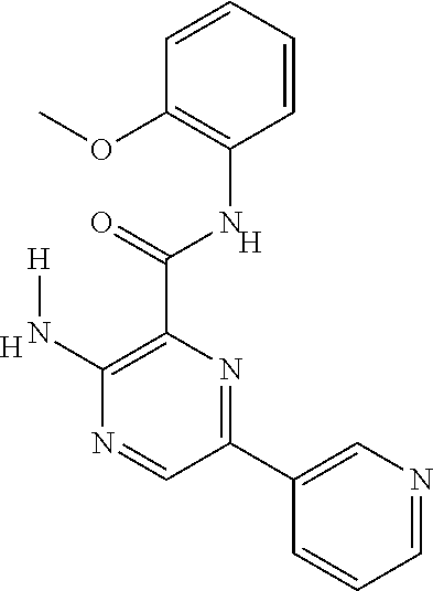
C1=CC=NC=C1C1=NC(C(=O)NC2=C(OC)C=CC=C2)=C(N[H])N=C1.[H].[H]
